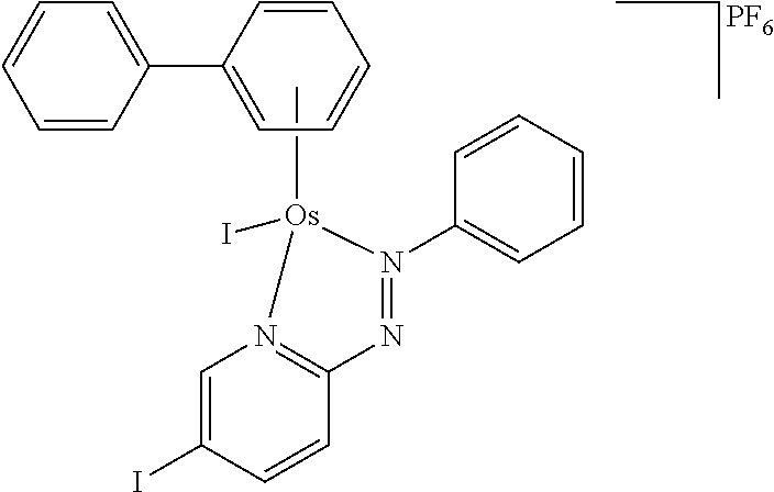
C[Os]1(I)N2=C(C=CC(I)=C2)N=N1C1=CC=CC=C1.C1(C2=CC=CC=C2)=CC=CC=C1.[PF6]
